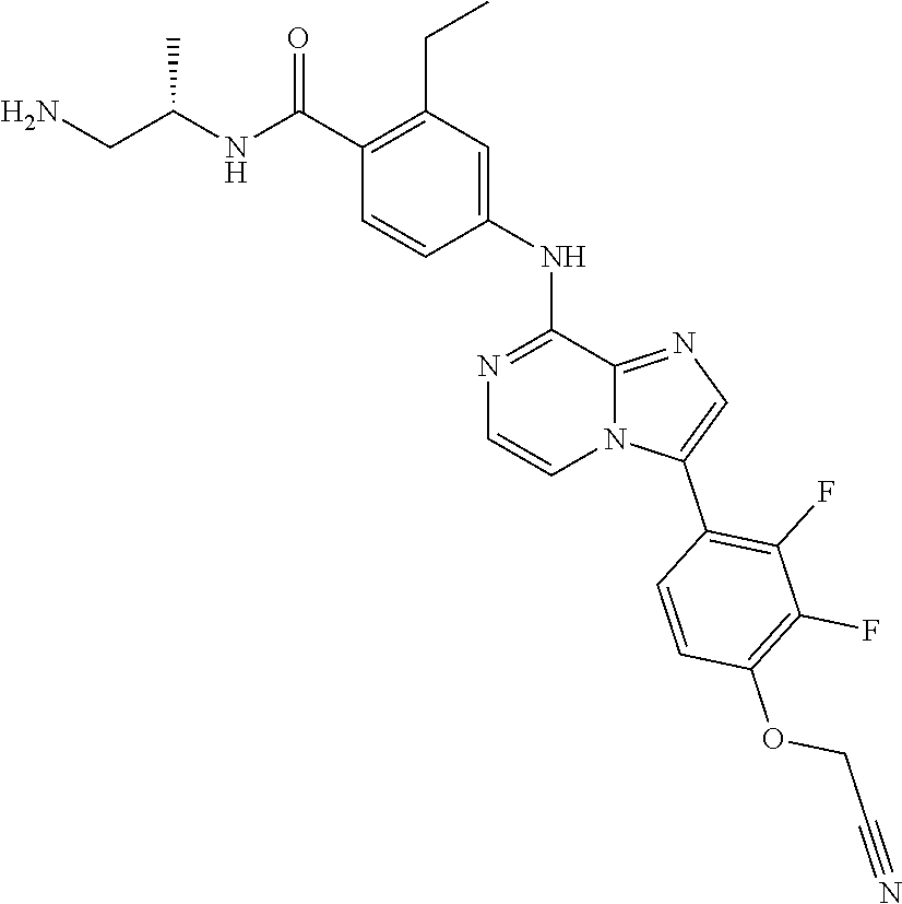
N1=C(NC2=CC(CC)=C(C(=O)NC(CN)C)C=C2)C2=NC=C(C3=C(F)C(F)=C(OCC#N)C=C3)N2C=C1
